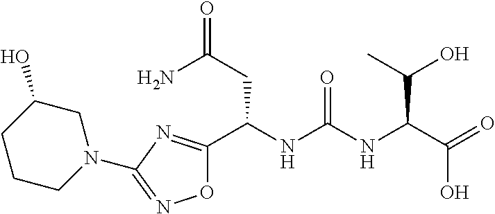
O1C(C(NC(NC(C(=O)O)C(C)O)=O)CC(=O)N)=NC(N2CC(O)CCC2)=N1
